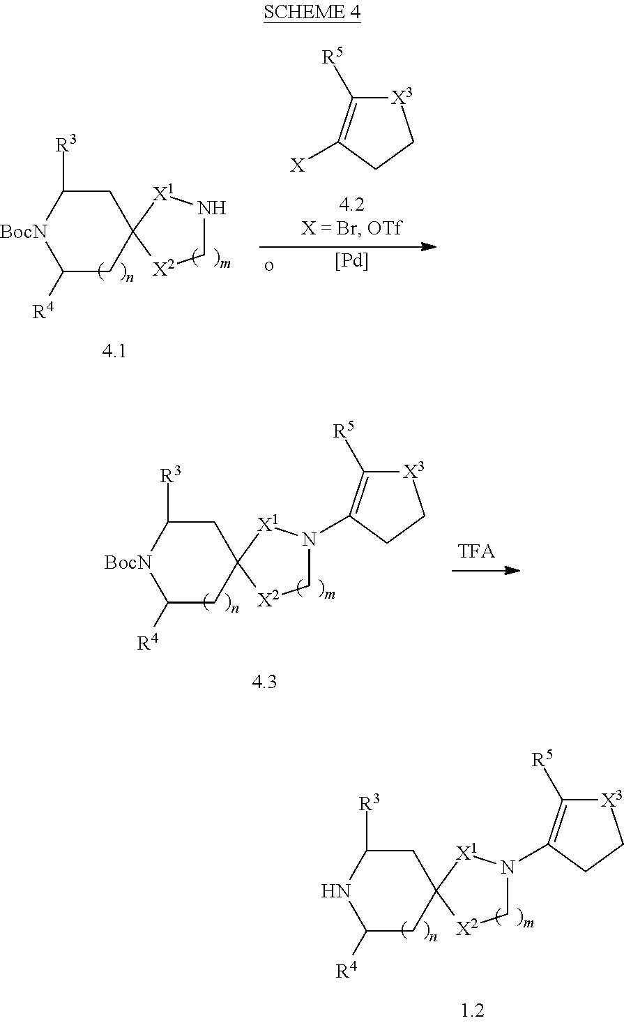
C1N[X1]C2([X2]1)CC([R3])[BocN]C([R4])C2.[X3]1C([R5])=C([X])CC1.[Pd].C1N(C2=C([R5])[X3]CC2)[X1]C2([X2]1)CC([R3])[BocN]C([R4])C2.C1N(C2=C([R5])[X3]CC2)[X1]C2([X2]1)CC([R3])NC([R4])C2
